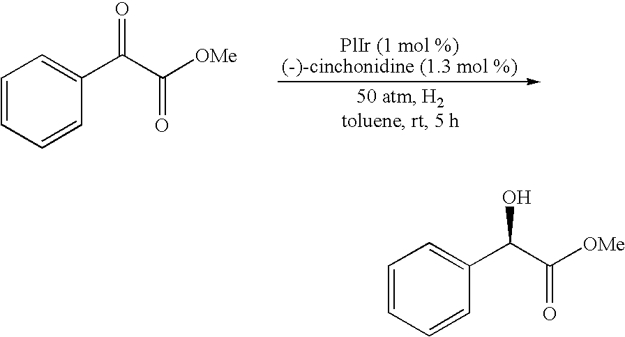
C1=CC=CC(C(=O)C(=O)[OMe])=C1.C1=CC=CC(C(O)C(=O)[OMe])=C1
